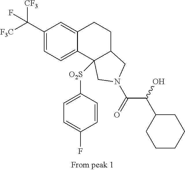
[F3C]C(C1=CC=C2C(=C1)CCC1C2([O2S]C2=CC=C(F)C=C2)CN(C(=O)C(O)C2CCCCC2)C1)([CF3])F
